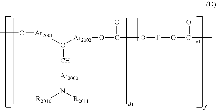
CO[Ar2001]C([Ar2002]OC(O[G]OC(C)=O)=O)=C[Ar2000]N([R2010])[R2011]
